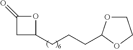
C1C(CCCC2OCCO2)OC1=O
